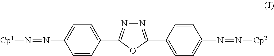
[Cp1]N=NC1=CC=C(C2=NN=C(C3=CC=C(N=N[Cp2])C=C3)O2)C=C1
